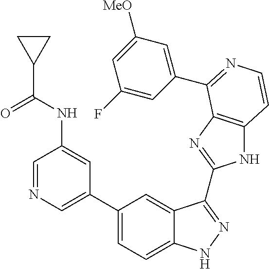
C1=C(C2=CC=C3C(=C2)C(C2=NC4=C(N2)C=CN=C4C2=CC([MeO])=CC(F)=C2)=NN3)C=C(NC(C2CC2)=O)C=N1
